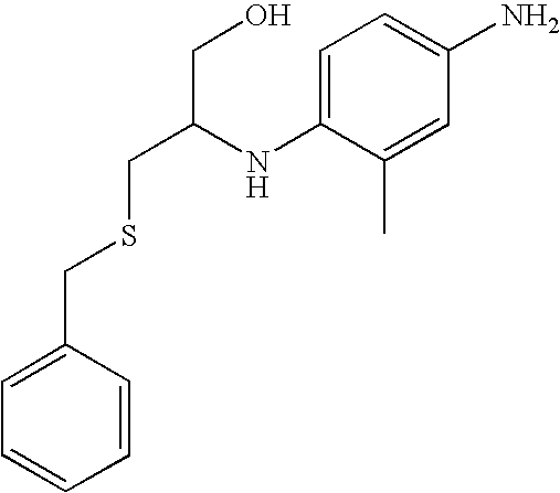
C1(CSCC(CO)NC2=CC=C(N)C=C2C)=CC=CC=C1
